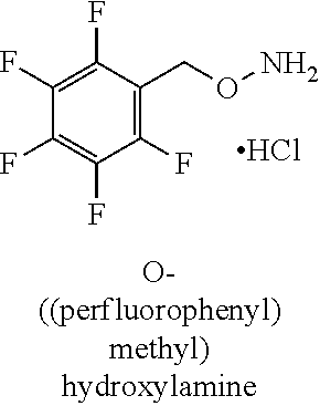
C1(F)=C(CON)C(F)=C(F)C(F)=C1F.Cl
